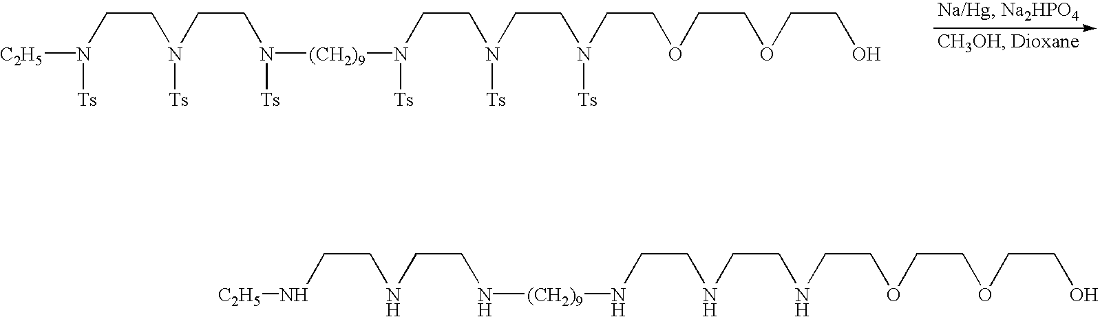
C(N[C2H5])CNCCN[(CH2)9]NCCNCCNCCOCCOCCO.C(N([Ts])[C2H5])CN(CCN([Ts])[(CH2)9]N([Ts])CCN([Ts])CCN([Ts])CCOCCOCCO)[Ts]
